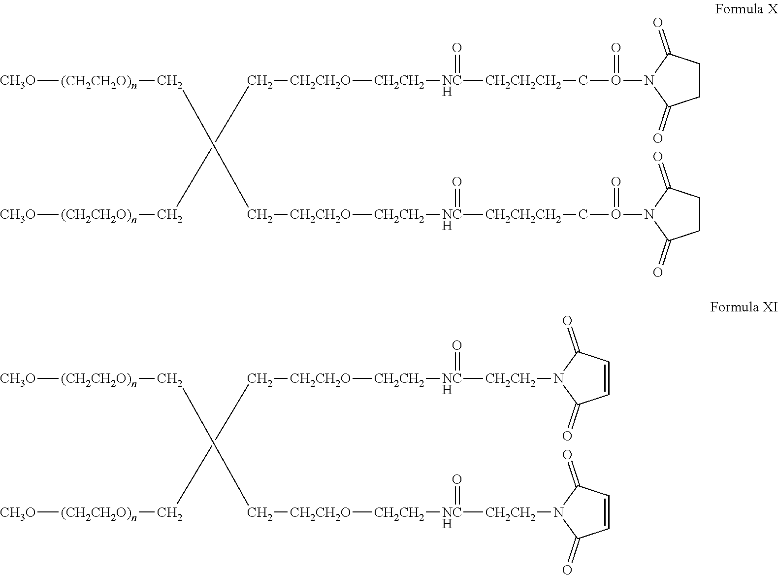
[CH3O][(CH2CH2O)n]CC[CH2CH2O][CH2CH2][NCH]([CH2CH2CH2]CO(N1C(=O)CCC1=O)=O)=O.[CH3O][(CH2CH2O)n]CC[CH2CH2O][CH2CH2][NCH]([CH2CH2CH2]CO(N1C(=O)CCC1=O)=O)=O.[CH3O][(CH2CH2O)n]CC[CH2CH2O][CH2CH2][NCH]([CH2CH2]N1C(=O)C=CC1=O)=O.[CH3O][(CH2CH2O)n]CC[CH2CH2O][CH2CH2][NCH](=O)[CH2CH2]N1C(=O)C=CC1=O
